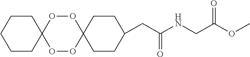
C1CC(CC(NCC(OC)=O)=O)CCC12OOC1(OO2)CCCCC1
